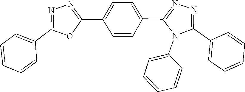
C1=CC=CC=C1C1=NN=C(C2=CC=C(C3=NN=C(C4=CC=CC=C4)O3)C=C2)N1C1=CC=CC=C1
